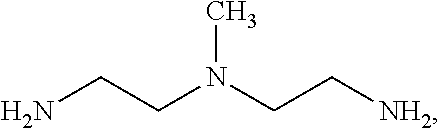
NCCN(CC[NH2])C
